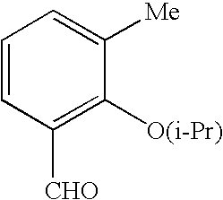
C1=CC([CHO])=C([O(i-Pr)])C([Me])=C1
